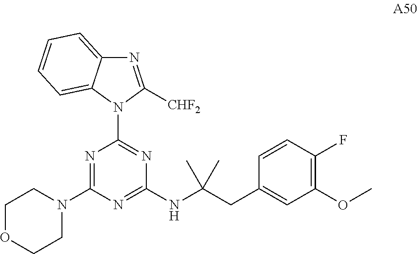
N1=C(N2CCOCC2)N=C(NC(CC2=CC(OC)=C(F)C=C2)(C)C)N=C1N1C([CHF2])=NC2=CC=CC=C12
